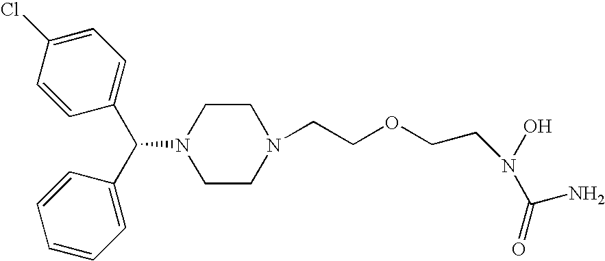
C1=CC(C(C2=CC=CC=C2)N2CCN(CCOCCN(O)C(N)=O)CC2)=CC=C1Cl
